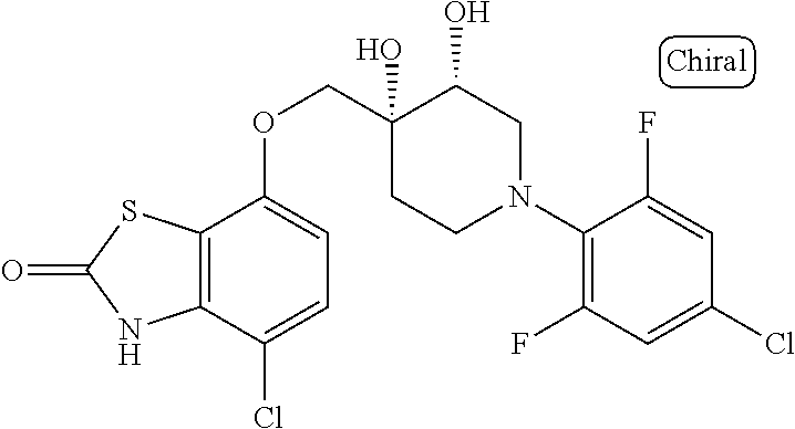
C1(N2CC(O)C(O)(COC3=CC=C(Cl)C4=C3SC(=O)N4)CC2)=C(F)C=C(Cl)C=C1F
